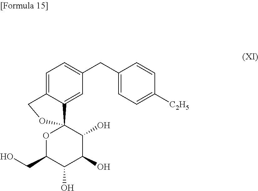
C12=CC(CC3=CC=C([C2H5])C=C3)=CC=C1COC21OC(CO)C(O)C(O)C1O
